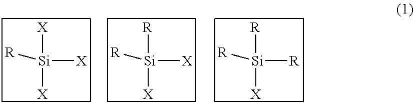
[Si]([X])([X])([X])[R].[Si]([R])([X])([X])[R].[Si]([R])([R])([X])[R]
